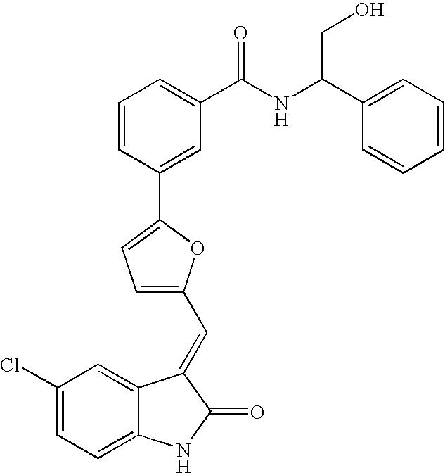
C1(Cl)=CC=C2C(=C1)C(=CC1=CC=C(C3=CC(C(NC(C4=CC=CC=C4)CO)=O)=CC=C3)O1)C(=O)N2
